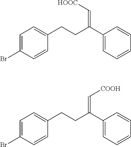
C1=CC(Br)=CC=C1CCC(C1=CC=CC=C1)=C[HOOC].C1=CC(Br)=CC=C1CCC(C1=CC=CC=C1)=C[COOH]
